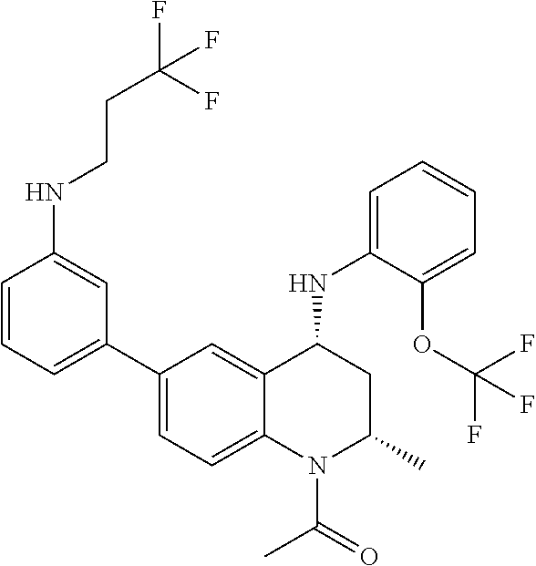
C1(NC2CC(C)N(C(C)=O)C3=CC=C(C4=CC=CC(NCCC(F)(F)F)=C4)C=C23)=CC=CC=C1OC(F)(F)F
